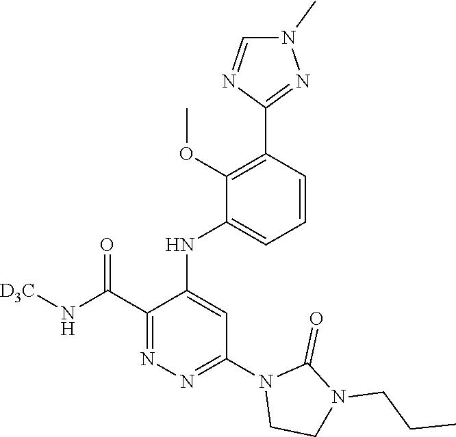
C1=CC(C2=NN(C)C=N2)=C(OC)C(NC2=CC(N3CCN(CCC)C3=O)=NN=C2C(N[D3C])=O)=C1
